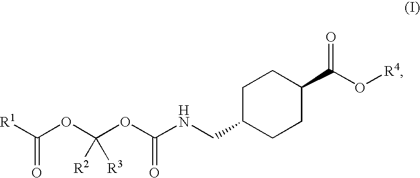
[R1]C(OC(OC(NCC1CCC(C(O[R4])=O)CC1)=O)([R2])[R3])=O
